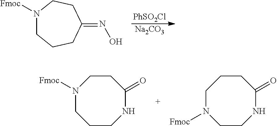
N1([Fmoc])CCCNC(=O)CC1.C1N([Fmoc])CCNC(=O)CC1.N1([Fmoc])CCCC(=NO)CC1.[Na2CO3].[PhSO2Cl]
